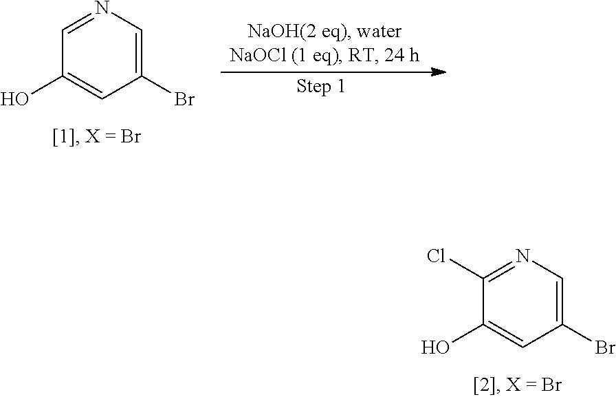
C1(Cl)=NC=C(Br)C=C1O.C1=NC=C(Br)C=C1O
